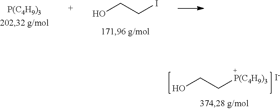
[P(C4H9)3].OCCI.OCC[P(C4H9)3].[I-]
